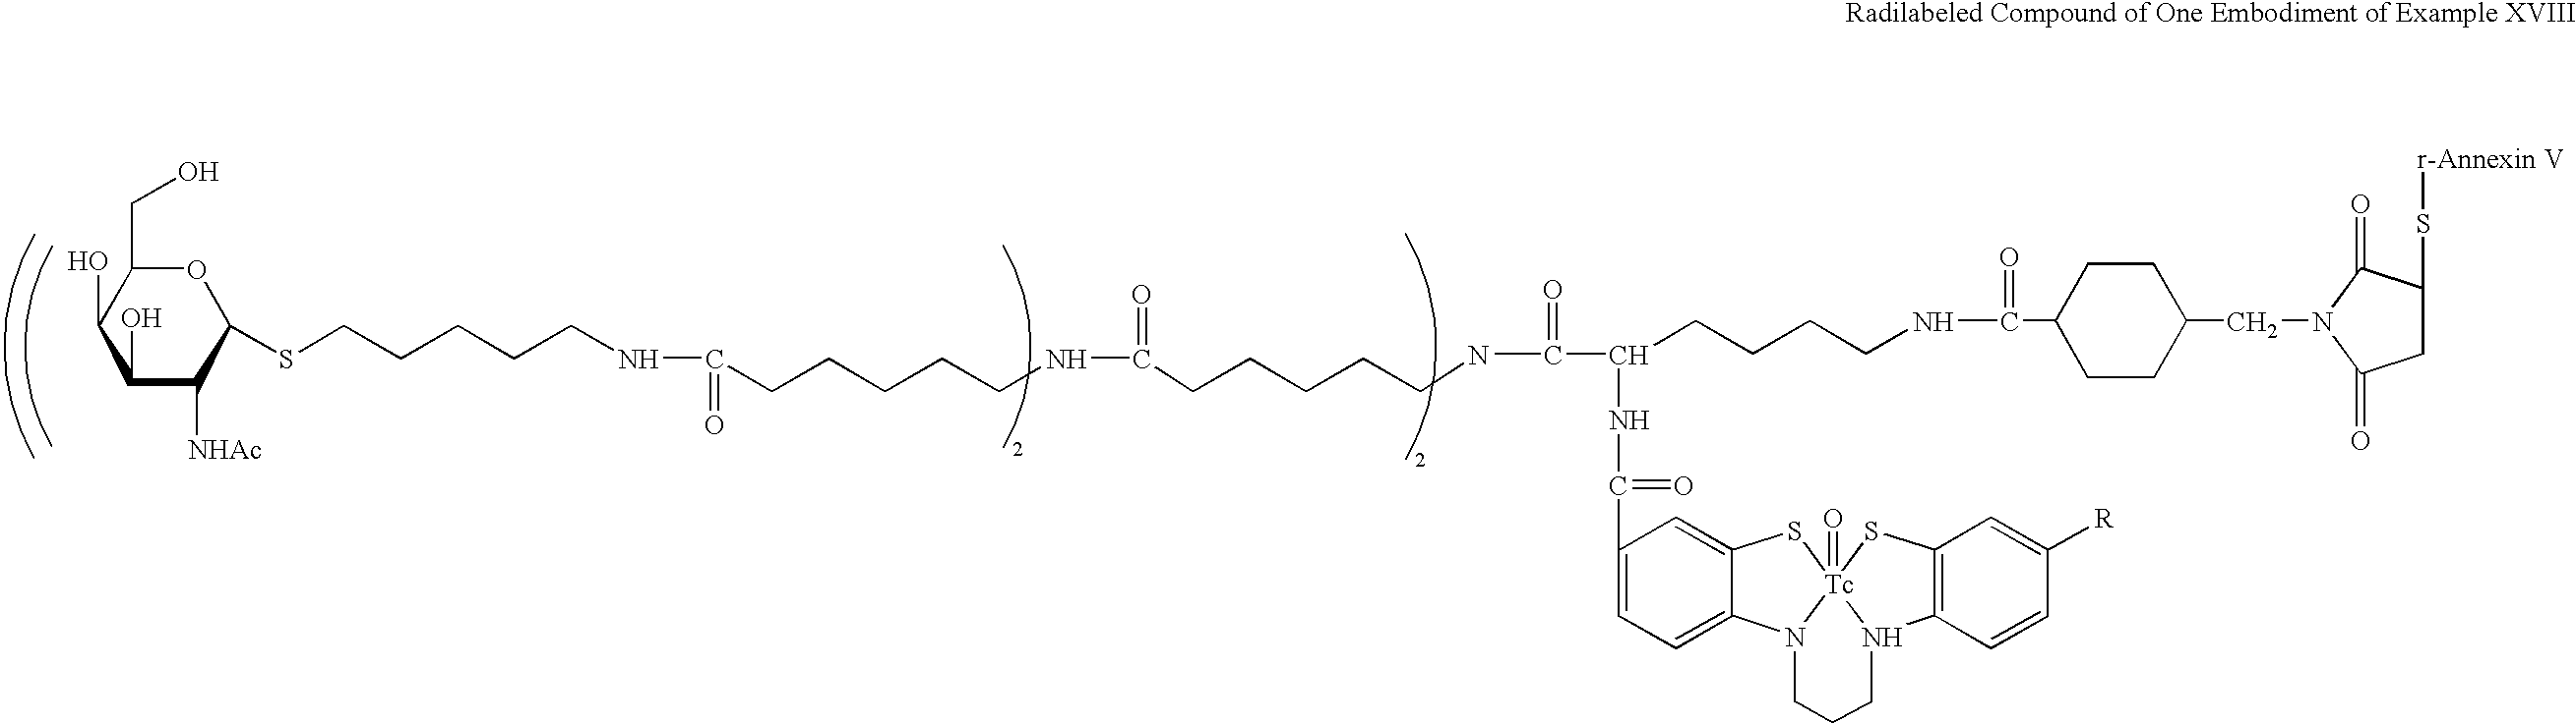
C(CCNC(C1CCC(CN2C(=O)C(S[r-Annexin V])CC2=O)CC1)=O)CC(C(NCCCCCC(NCCCCCC(NCCCCCSC1C([NHAc])C(O)C(O)C(CO)O1)=O)=O)=O)NC(=O)C1=CC=C2C(=C1)S[Tc]13(=O)N2CCCN1C1=C(S3)C=C([R])C=C1
